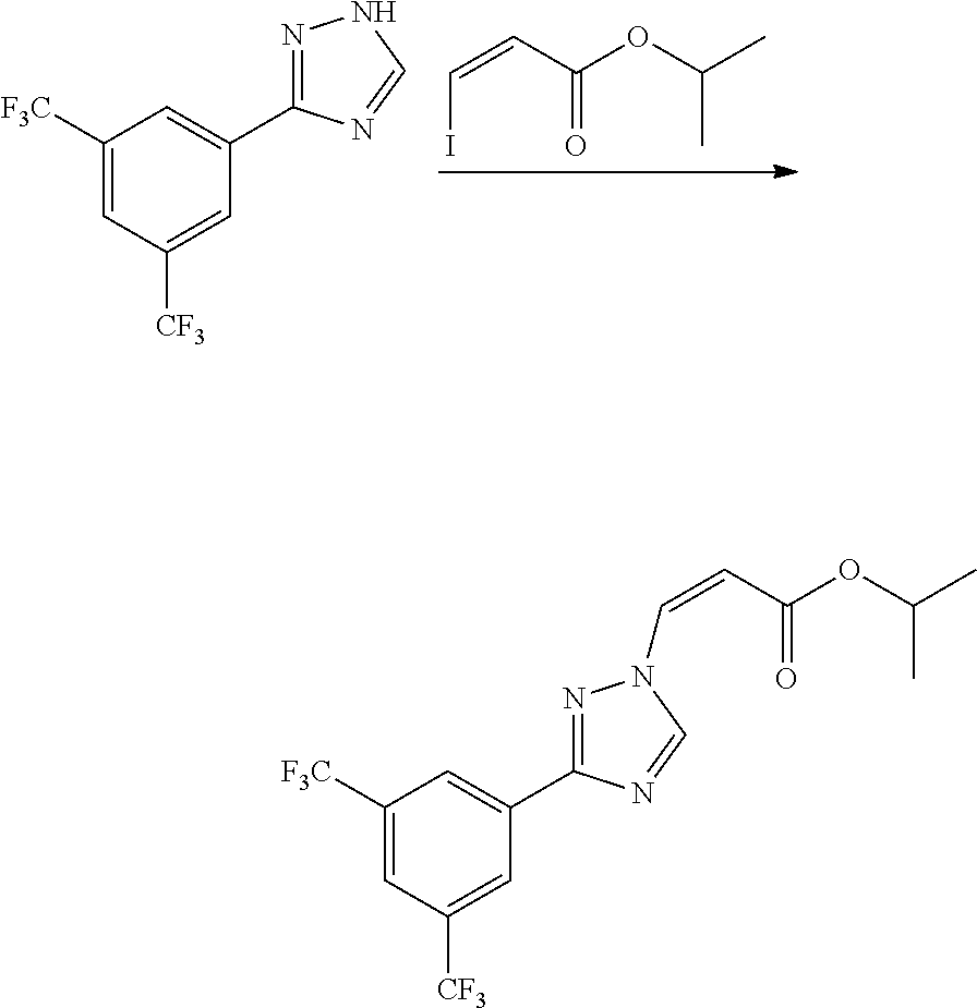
C1([F3C])=CC([CF3])=CC(C2=NNC=N2)=C1.IC=CC(=O)OC(C)C.C1([F3C])=CC([CF3])=CC(C2=NN(C=CC(=O)OC(C)C)C=N2)=C1
